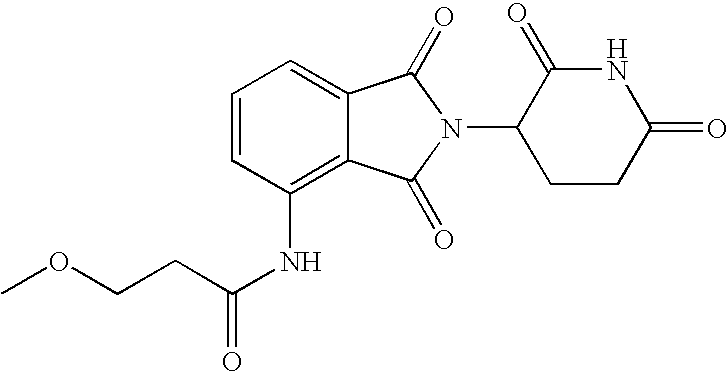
C1=C2C(=C(NC(=O)CCOC)C=C1)C(=O)N(C1CCC(=O)NC1=O)C2=O
